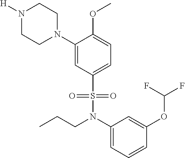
N1([H])CCN(C2=CC(S(N(C3=CC=CC(OC(F)F)=C3)CCC)(=O)=O)=CC=C2OC)CC1
